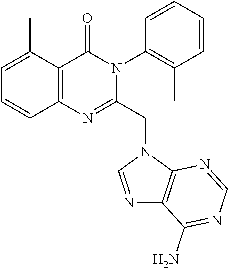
C1(C)=CC=CC2=C1C(=O)N(C1=C(C)C=CC=C1)C(CN1C=NC3=C1N=CN=C3N)=N2
